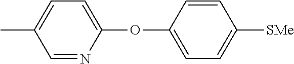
CC1=CC=C(OC2=CC=C([SMe])C=C2)N=C1
